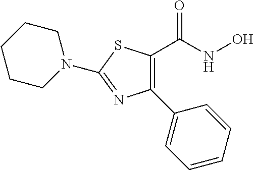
N1(C2=NC(C3=CC=CC=C3)=C(C(NO)=O)S2)CCCCC1
